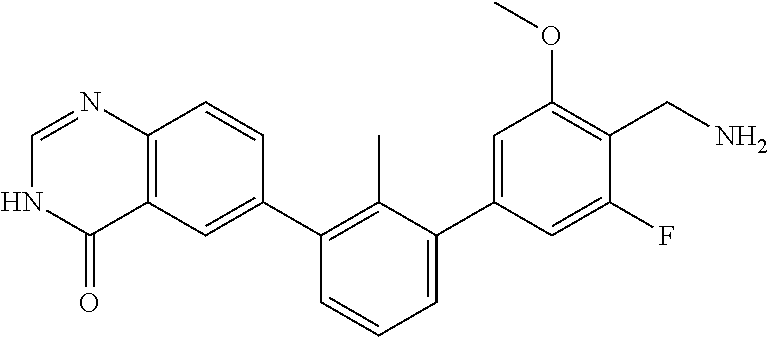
C12=C(C=CC(C3=C(C)C(C4=CC(OC)=C(CN)C(F)=C4)=CC=C3)=C1)N=CNC2=O
